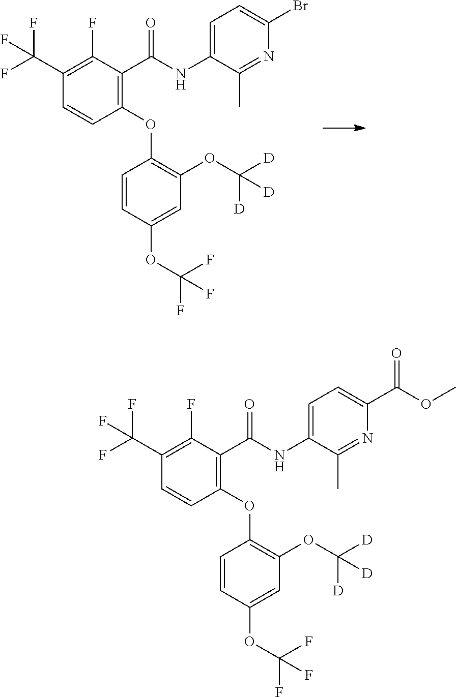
C1(F)=C(C(F)(F)F)C=CC(OC2=C(OC([D])([D])[D])C=C(OC(F)(F)F)C=C2)=C1C(NC1=CC=C(Br)N=C1C)=O.C1(F)=C(C(F)(F)F)C=CC(OC2=C(OC([D])([D])[D])C=C(OC(F)(F)F)C=C2)=C1C(NC1=CC=C(C(OC)=O)N=C1C)=O
